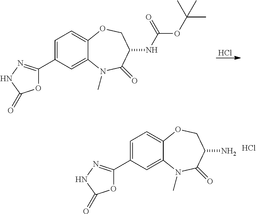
C1=C(C2=NNC(=O)O2)C=C2C(=C1)OCC(N)C(=O)N2C.Cl.Cl.C1=C(C2=NNC(=O)O2)C=C2C(=C1)OCC(NC(OC(C)(C)C)=O)C(=O)N2C
